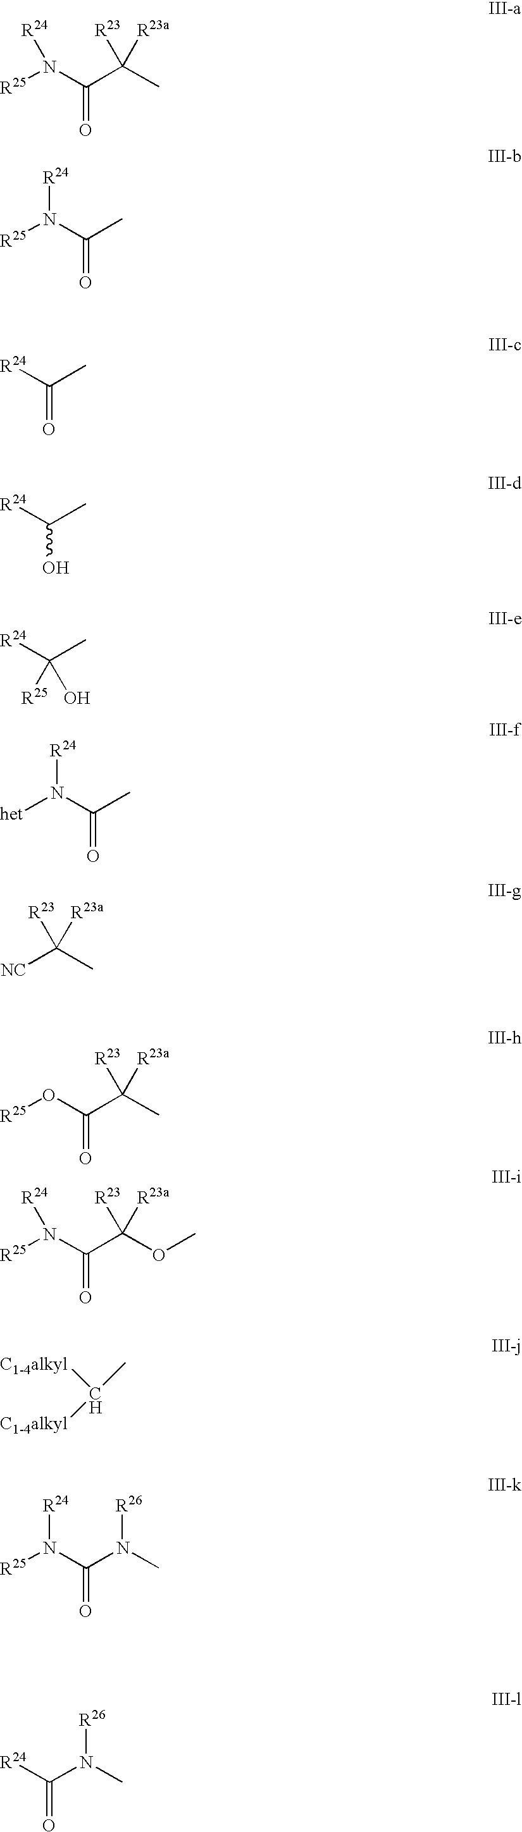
[R25]N(C(C(C)([R23a])[R23])=O)[R24].[R25]N(C(C)=O)[R24].[R24]C(C)=O.[R24]C(C)O.[R24]C(C)([R25])O.[het]N(C(C)=O)[R24].[NC]C(C)([R23a])[R23].[R25]OC(C(C)([R23a])[R23])=O.[R25]N(C(C(OC)([R23a])[R23])=O)[R24].[C1-4alkyl]C(C)[C1-4alkyl].[R25]N(C(N(C)[R26])=O)[R24].[R24]C(N(C)[R26])=O
